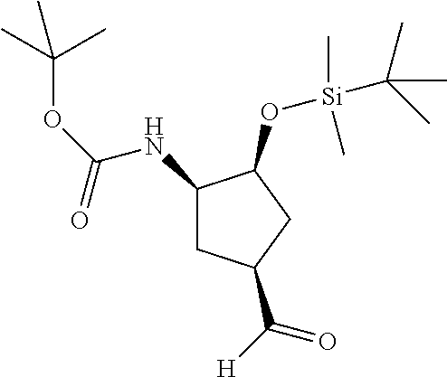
C1(NC(OC(C)(C)C)=O)CC(C(=O)[H])CC1O[Si](C(C)(C)C)(C)C
